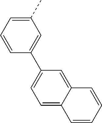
C1=C2C(=CC(C3=CC(C)=CC=C3)=C1)C=CC=C2
